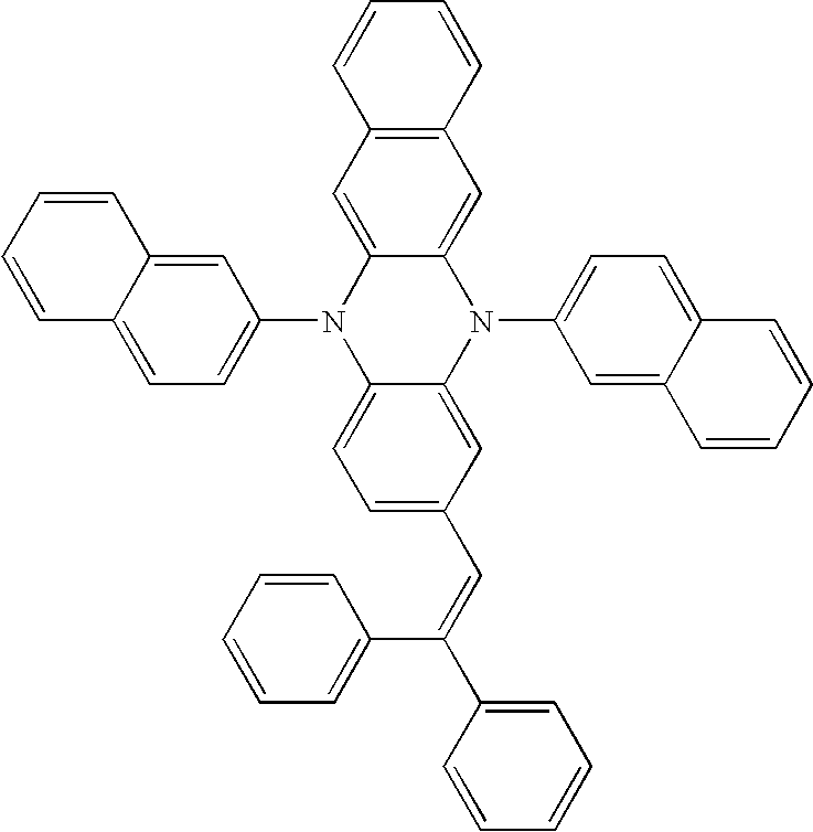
C1(N2C3=CC=C(C=C(C4=CC=CC=C4)C4=CC=CC=C4)C=C3N(C3=CC=C4C(=C3)C=CC=C4)C3=CC4=C(C=C23)C=CC=C4)=CC=C2C(=C1)C=CC=C2
